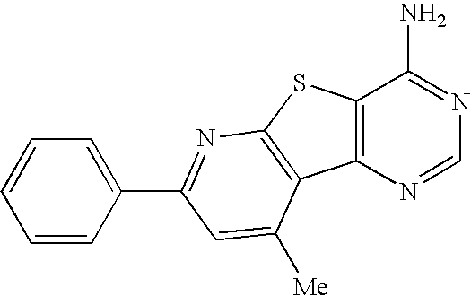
C12=C(N=CN=C1N)C1=C(S2)N=C(C2=CC=CC=C2)C=C1[Me]
